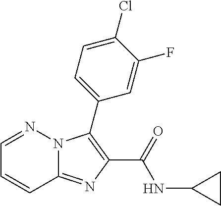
C12=NC(C(=O)NC3CC3)=C(C3=CC=C(Cl)C(F)=C3)N1N=CC=C2
